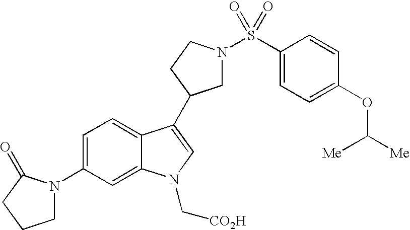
C1=C(N2CCCC2=O)C=C2C(=C1)C(C1CN(S(C3=CC=C(OC([Me])[Me])C=C3)(=O)=O)CC1)=CN2C[CO2H]
